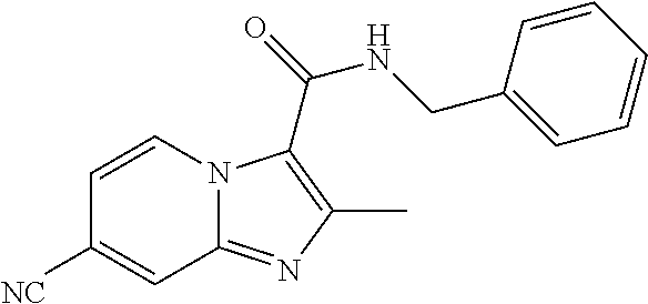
C1=CN2C(=NC(C)=C2C(=O)NCC2=CC=CC=C2)C=C1[NC]
